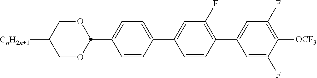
[CnH2n+1]C1COC(C2=CC=C(C3=CC(F)=C(C4=CC(F)=C([OCF3])C(F)=C4)C=C3)C=C2)OC1
